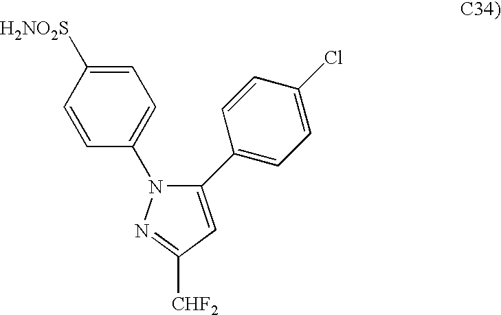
C1=CC(N2C(C3=CC=C(Cl)C=C3)=CC([CHF2])=N2)=CC=C1[H2NO2S]
